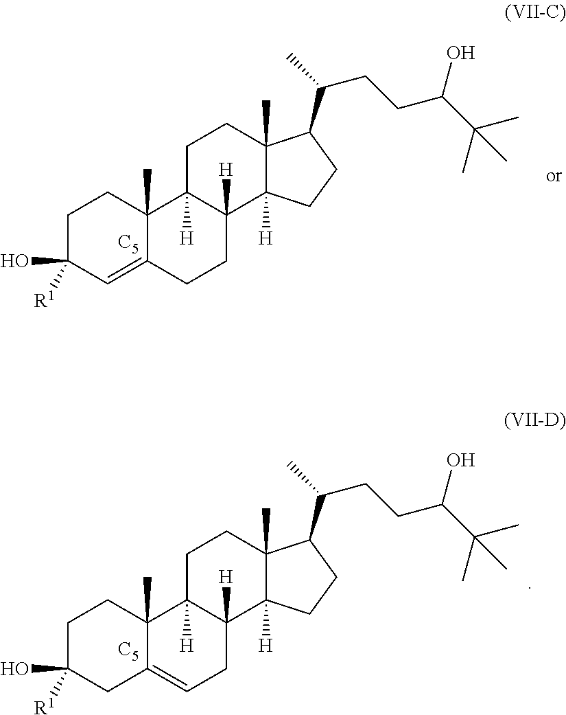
C1C([R1])(O)C=C2C(C)(C1)C1([H])C([H])(CC2)C2([H])C(C)(CC1)C(C(C)CCC(C(C)(C)C)O)CC2.[C5].C1C([R1])(O)CC2=CCC3([H])C([H])(C2(C)C1)CCC1(C)C3([H])CCC1C(C)CCC(C(C)(C)C)O.[C5]
